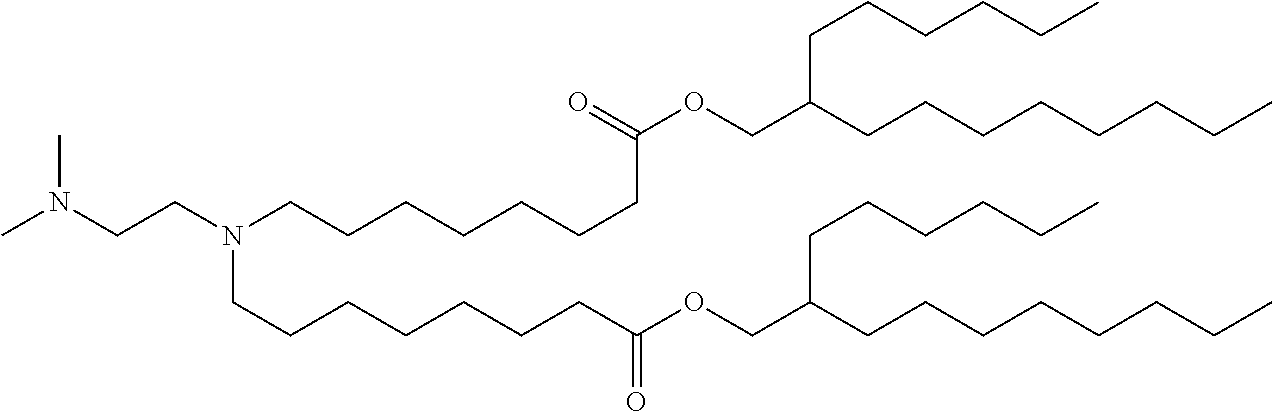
CN(CCN(CCCCCCCC(=O)OCC(CCCCCCCC)CCCCCC)CCCCCCCC(OCC(CCCCCCCC)CCCCCC)=O)C
